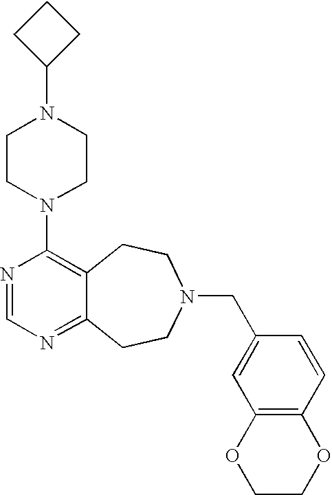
C1CC(N2CCN(C3=C4C(=NC=N3)CCN(CC3=CC5=C(C=C3)OCCO5)CC4)CC2)C1
